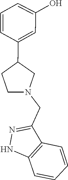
C1=CC=C(O)C=C1C1CCN(CC2=NNC3=C2C=CC=C3)C1
